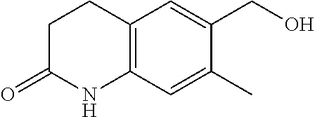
C12=C(C=C(C)C(CO)=C1)NC(=O)CC2
